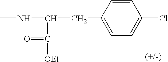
CNC(CC1=CC=C(Cl)C=C1)C([OEt])=O
